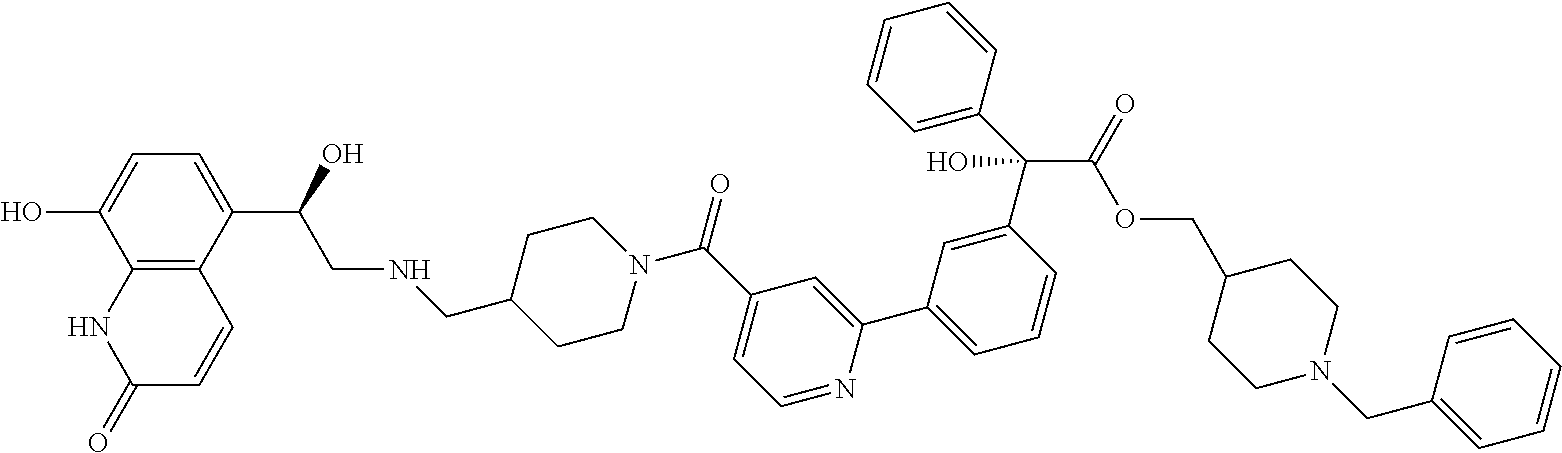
C1(C2=CC=CC(C(C3=CC=CC=C3)(O)C(=O)OCC3CCN(CC4=CC=CC=C4)CC3)=C2)=CC(C(N2CCC(CNCC(O)C3=CC=C(O)C4=C3C=CC(=O)N4)CC2)=O)=CC=N1
